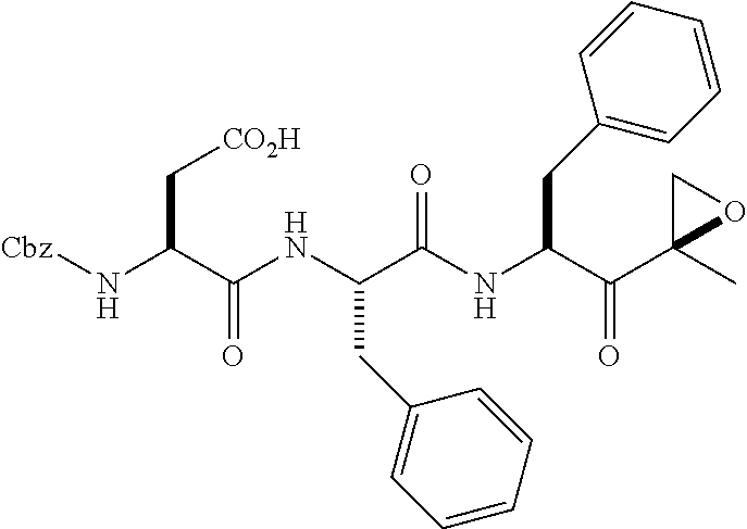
N(C(C(NC(C(NC(C(C1(C)OC1)=O)CC1=CC=CC=C1)=O)CC1=CC=CC=C1)=O)C[CO2H])[Cbz]
